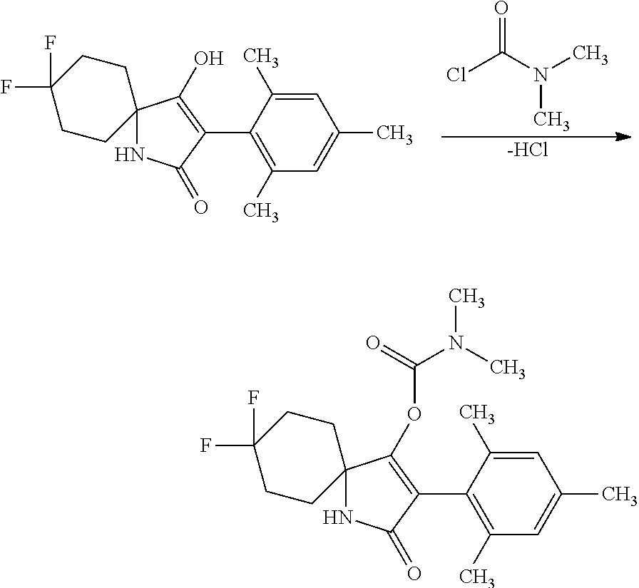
C12(NC(=O)C(C3=C(C)C=C(C)C=C3C)=C1O)CCC(F)(F)CC2.ClC(N(C)C)=O.[-HCl].C12(NC(=O)C(C3=C(C)C=C(C)C=C3C)=C1OC(N(C)C)=O)CCC(F)(F)CC2
